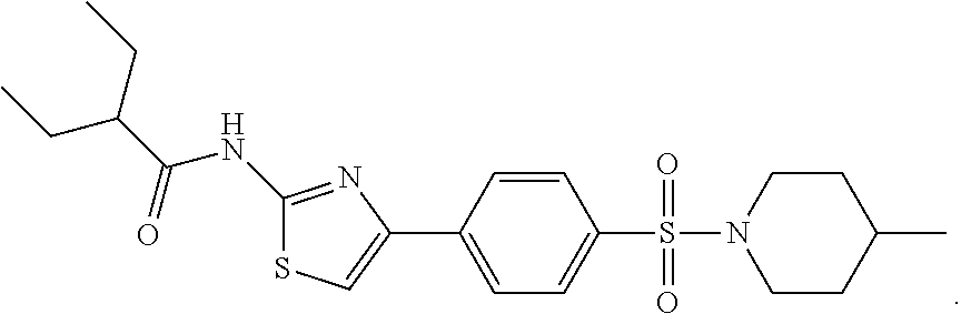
S(=O)(=O)(C1=CC=C(C2=CSC(NC(=O)C(CC)CC)=N2)C=C1)N1CCC(C)CC1
